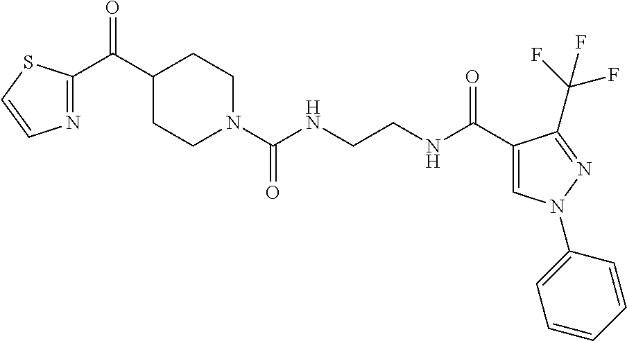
C1(C(=O)C2=NC=CS2)CCN(C(NCCNC(C2=CN(C3=CC=CC=C3)N=C2C(F)(F)F)=O)=O)CC1
